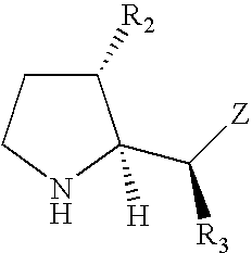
C1([R2])CCNC1(C([Z])[R3])[H]
